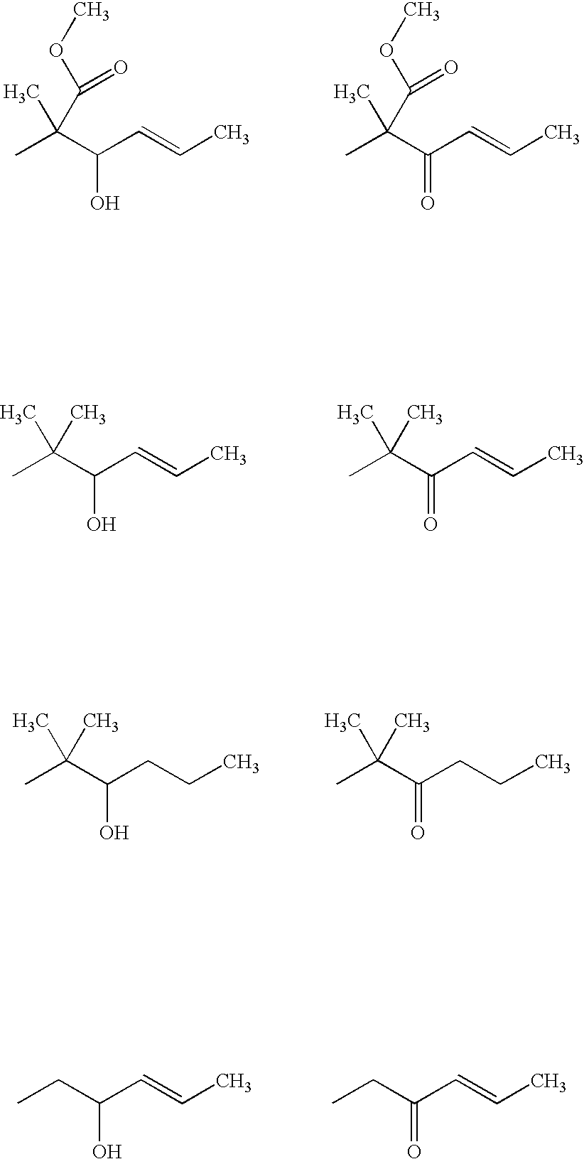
CC(C(C=CC)O)(C)C(OC)=O.CC(C(C=CC)=O)(C)C(OC)=O.CC(C(C=CC)O)(C)C.CC(C(C=CC)=O)(C)C.CC(C(CCC)O)(C)C.CC(C(CCC)=O)(C)C.CCC(C=CC)O.CCC(C=CC)=O
